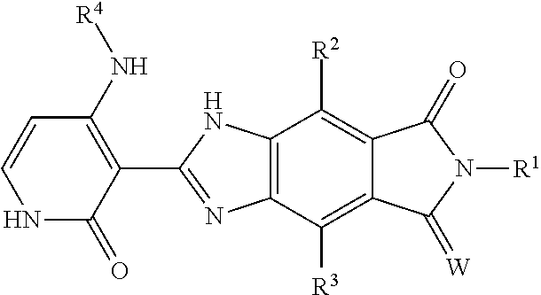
C12=C(C([R3])=C3C(=C1[R2])C(=O)N([R1])C3=[W])N=C(C1=C(N[R4])C=CNC1=O)N2
